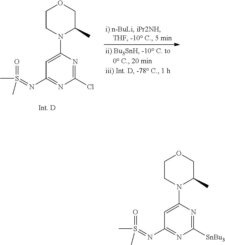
C1=C(N2C(C)COCC2)N=C([SnBu3])N=C1N=S(C)(=O)C.C1=C(N2C(C)COCC2)N=C(Cl)N=C1N=S(C)(=O)C
